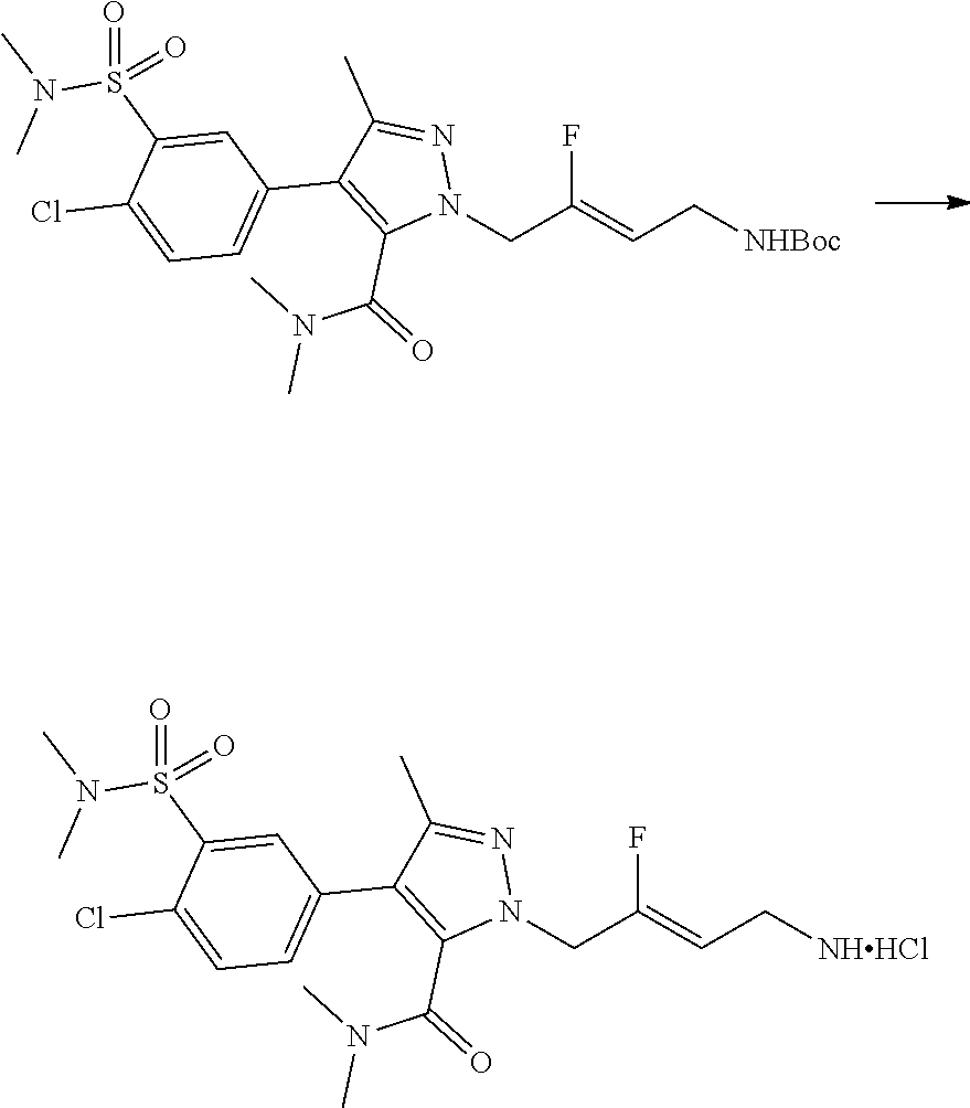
FC(=CC[NHBoc])CN1N=C(C)C(C2=CC=C(Cl)C(S(=O)(N(C)C)=O)=C2)=C1C(=O)N(C)C.FC(=CC[NHHCl])CN1N=C(C)C(C2=CC=C(Cl)C(S(=O)(N(C)C)=O)=C2)=C1C(=O)N(C)C
